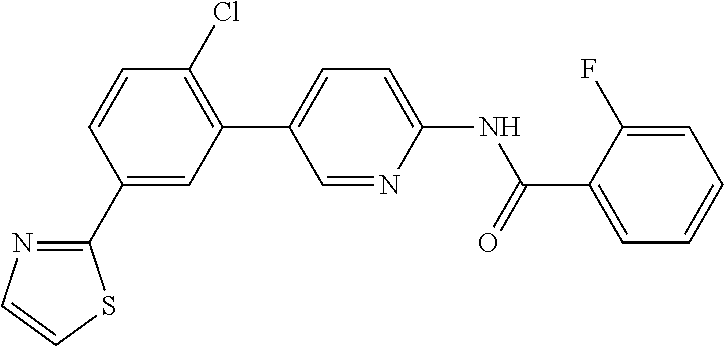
C1(C2=NC=CS2)=CC(C2=CC=C(NC(C3=CC=CC=C3F)=O)N=C2)=C(Cl)C=C1
